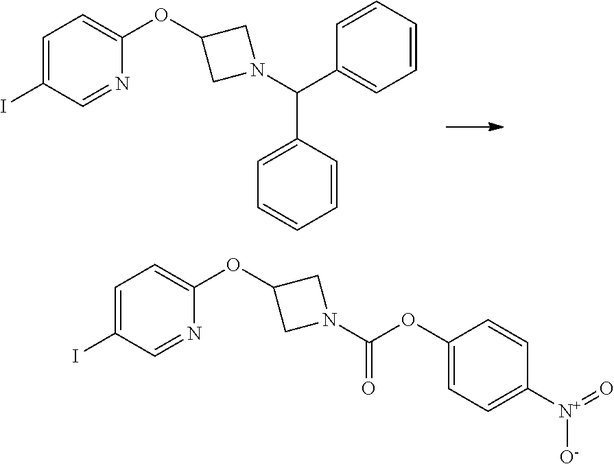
IC1=CC=C(OC2CN(C(C3=CC=CC=C3)C3=CC=CC=C3)C2)N=C1.IC1=CC=C(OC2CN(C(OC3=CC=C([N+](=O)[O-])C=C3)=O)C2)N=C1
